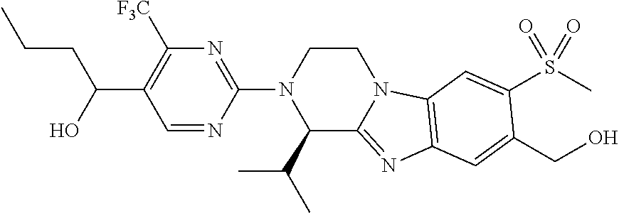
C1=NC(N2C(C(C)C)C3=NC4=C(N3CC2)C=C(S(C)(=O)=O)C(CO)=C4)=NC([F3C])=C1C(O)CCC
